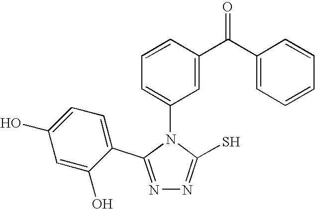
N1=C(C2=CC=C(O)C=C2O)N(C2=CC=CC(C(=O)C3=CC=CC=C3)=C2)C(S)=N1
